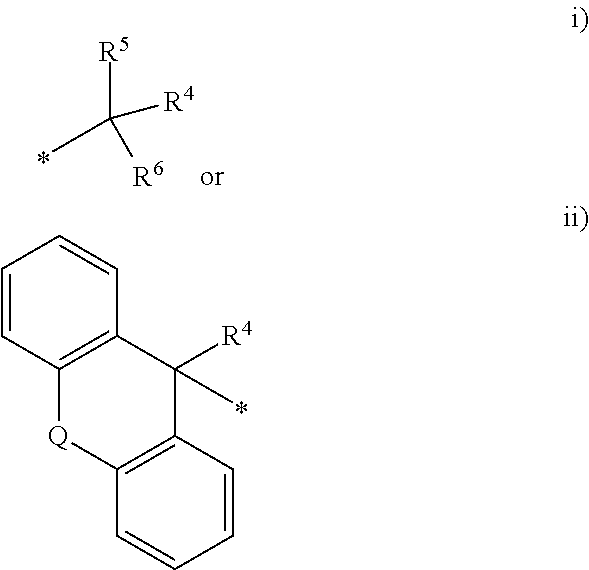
[R5]C([R6])([R4])C.C1=CC2=C(C=C1)C([R4])(C)C1=C([Q]2)C=CC=C1
